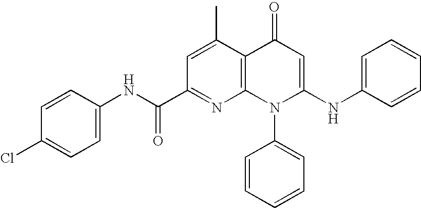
C1(C(NC2=CC=C(Cl)C=C2)=O)=NC2=C(C(C)=C1)C(=O)C=C(NC1=CC=CC=C1)N2C1=CC=CC=C1
